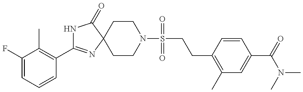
C1(F)=CC=CC(C2=NC3(C(=O)N2)CCN(S(CCC2=C(C)C=C(C(=O)N(C)C)C=C2)(=O)=O)CC3)=C1C
